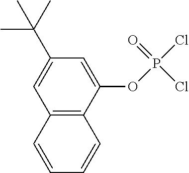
C1(C(C)(C)C)=CC2=C(C(OP(=O)(Cl)Cl)=C1)C=CC=C2
